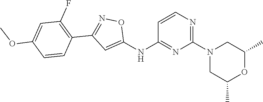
C1=CN=C(N2CC(C)OC(C)C2)N=C1NC1=CC(C2=C(F)C=C(OC)C=C2)=NO1
